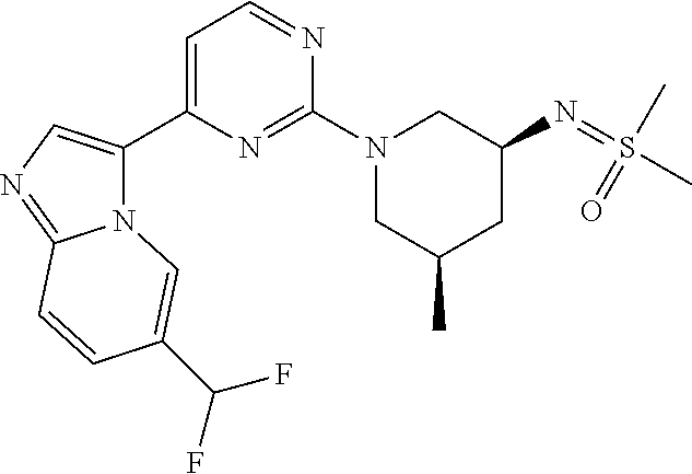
N12C(C3=CC=NC(N4CC(C)CC(N=S(C)(=O)C)C4)=N3)=CN=C1C=CC(C(F)F)=C2
